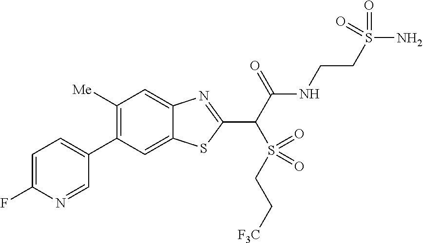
C1(C2=CC=C(F)N=C2)=C([Me])C=C2C(=C1)SC(C(C(NCCS(N)(=O)=O)=O)S(=O)(CC[F3C])=O)=N2
